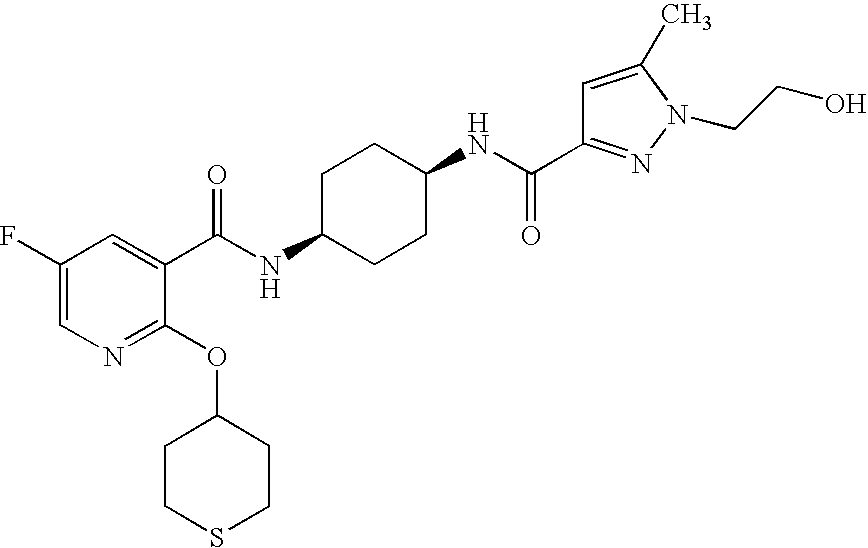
C1CC(NC(=O)C2=CC(F)=CN=C2OC2CCSCC2)CCC1NC(=O)C1=NN(CCO)C(C)=C1
